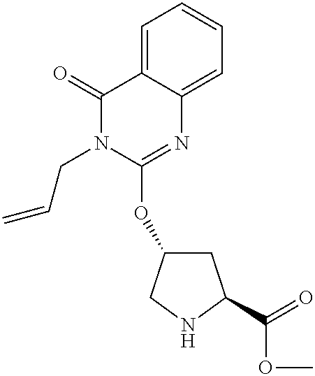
C1=C2C(=CC=C1)N=C(OC1CC(C(=O)OC)NC1)N(CC=C)C2=O
